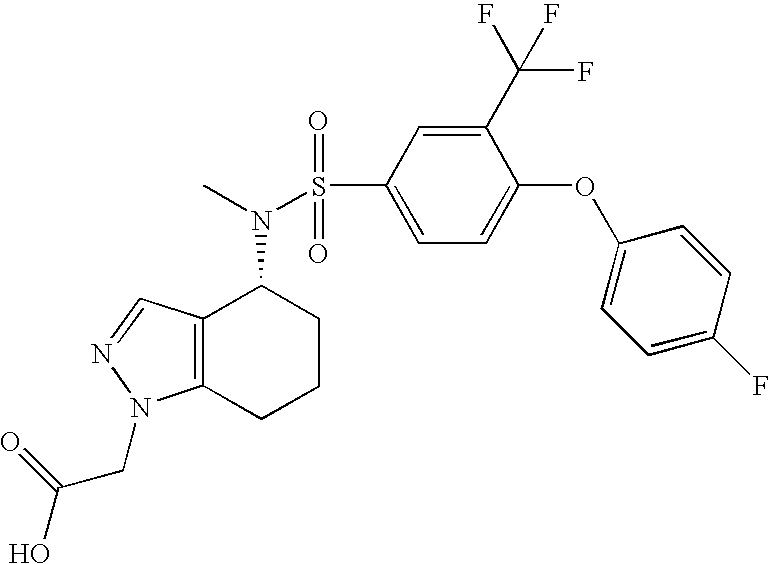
O=S(=O)(C1=CC=C(OC2=CC=C(F)C=C2)C(C(F)(F)F)=C1)N(C)C1C2=C(CCC1)N(CC(O)=O)N=C2
